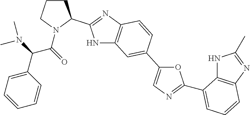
C1CCN(C(=O)C(N(C)C)C2=CC=CC=C2)C1C1=NC2=C(N1)C=C(C1=CN=C(C3=CC=CC4=C3NC(C)=N4)O1)C=C2
